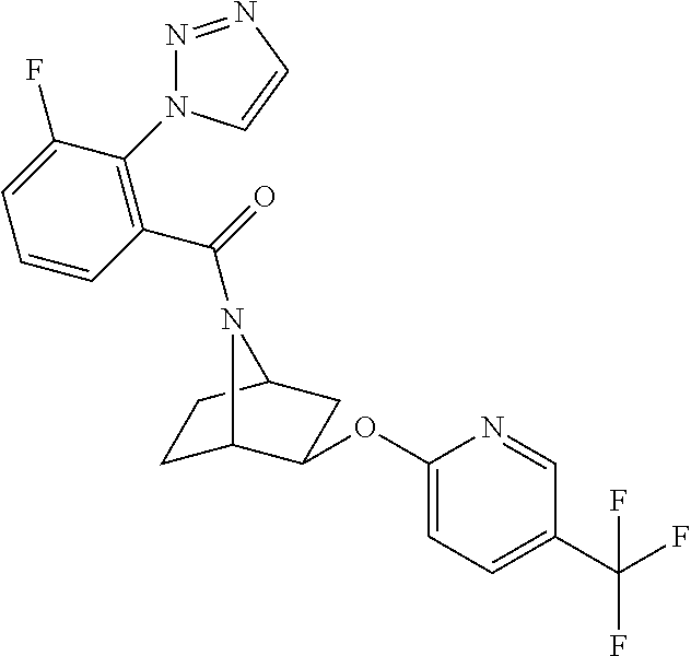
C1C2C(OC3=CC=C(C(F)(F)F)C=N3)CC(C1)N2C(=O)C1=C(N2N=NC=C2)C(F)=CC=C1
